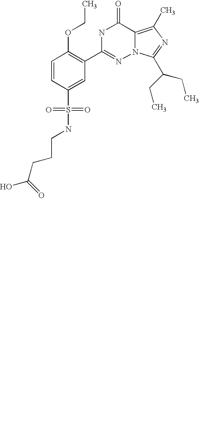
C1=CC(S(NCCCC(O)=O)(=O)=O)=CC(C2=NN3C(=C(C)N=C3C(CC)CC)C(=O)N2)=C1OCC
